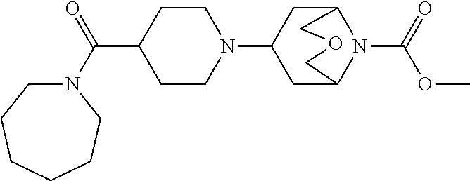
C1(C(=O)N2CCCCCC2)CCN(C2CC3N(C(=O)OC)C(C2)COC3)CC1
